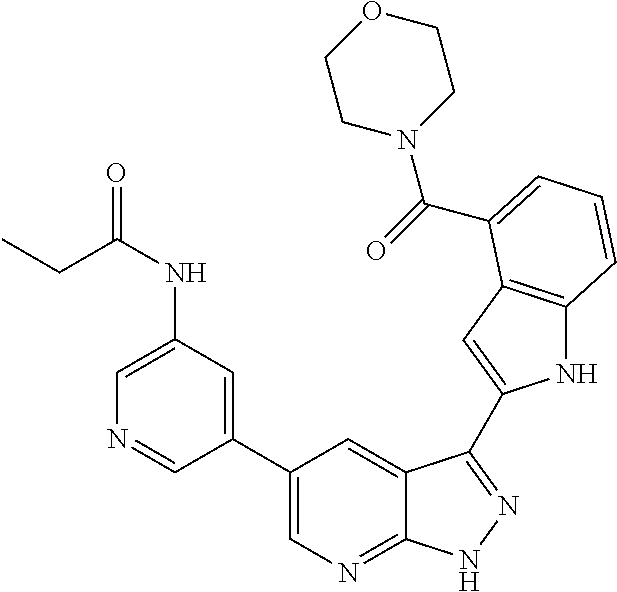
C1(C2=CN=C3C(=C2)C(C2=CC4=C(N2)C=CC=C4C(=O)N2CCOCC2)=NN3)=CC(NC(=O)CC)=CN=C1
